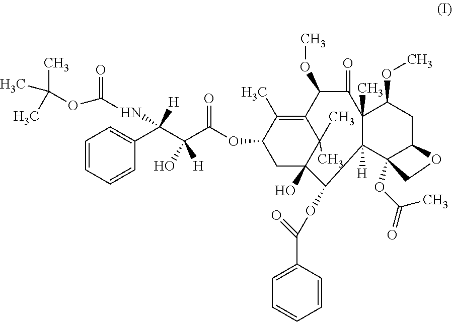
O(C(NC(C1=CC=CC=C1)(C(O)(C(=O)OC1CC2(O)C(OC(C3=CC=CC=C3)=O)C3([H])C(C)(C(=O)C(OC)C(=C1C)C2(C)C)C(OC)CC1C3(OC(C)=O)CO1)[H])[H])=O)C(C)(C)C
